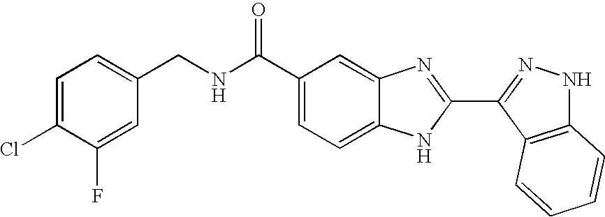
C1(C(NCC2=CC=C(Cl)C(F)=C2)=O)=CC=C2C(=C1)N=C(C1=NNC3=C1C=CC=C3)N2
